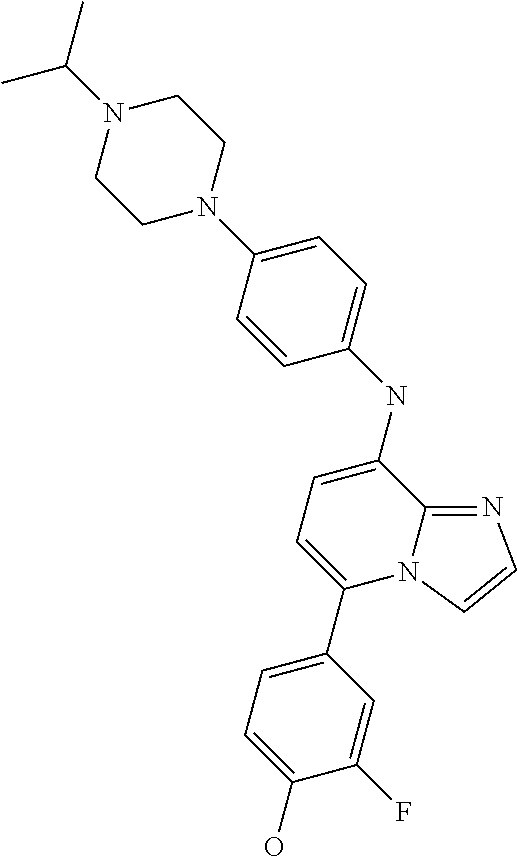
C1(C2=CC=C(NC3=CC=C(N4CCN(C(C)C)CC4)C=C3)C3=NC=CN23)=CC=C(O)C(F)=C1
